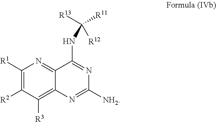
C1([R1])=C([R2])C([R3])=C2C(=N1)C(NC([R12])([R11])[R13])=NC([NH2])=N2
